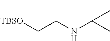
[TBSO]CCNC(C)(C)C
